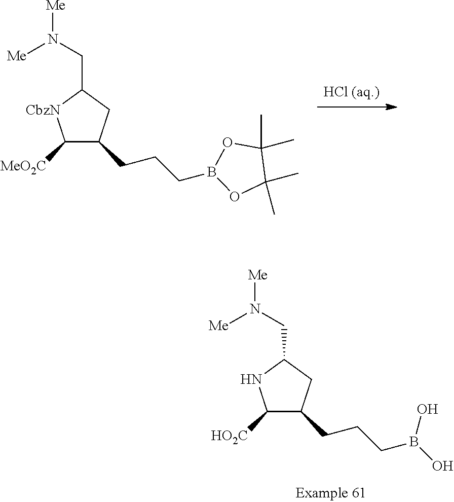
C1([HO2C])C(CCCB(O)O)CC(CN([Me])[Me])N1.[HCl (aq.)].C1([MeO2C])C(CCCB2OC(C)(C)C(C)(C)O2)CC(CN([Me])[Me])[CbzN]1
